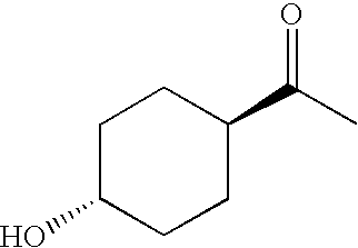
C1C(O)CCC(C(C)=O)C1
